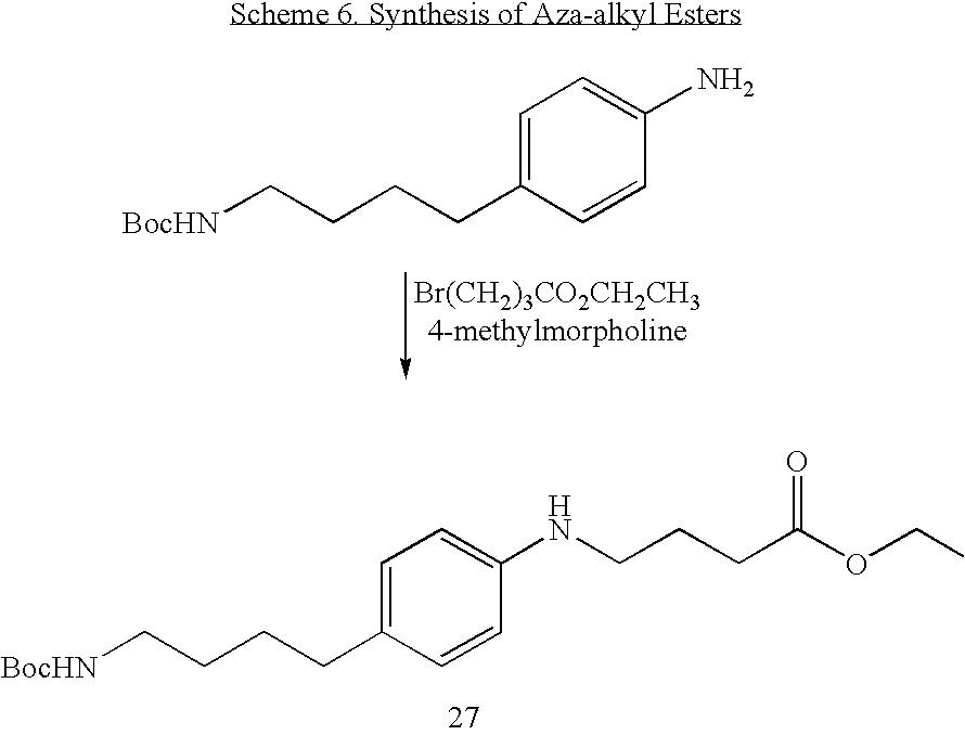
C1=C(CCCC[BocHN])C=CC(N)=C1.C1=C(CCCC[BocHN])C=CC(NCCCC(OCC)=O)=C1
